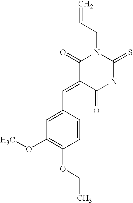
C1=CC(C=C2C(=O)NC(=S)N(CC=C)C2=O)=CC(OC)=C1OCC
